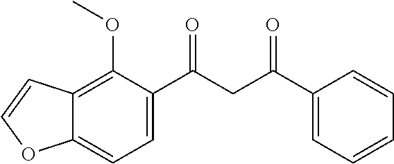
C1(C(CC(C2=CC=CC=C2)=O)=O)=CC=C2C(=C1OC)C=CO2
